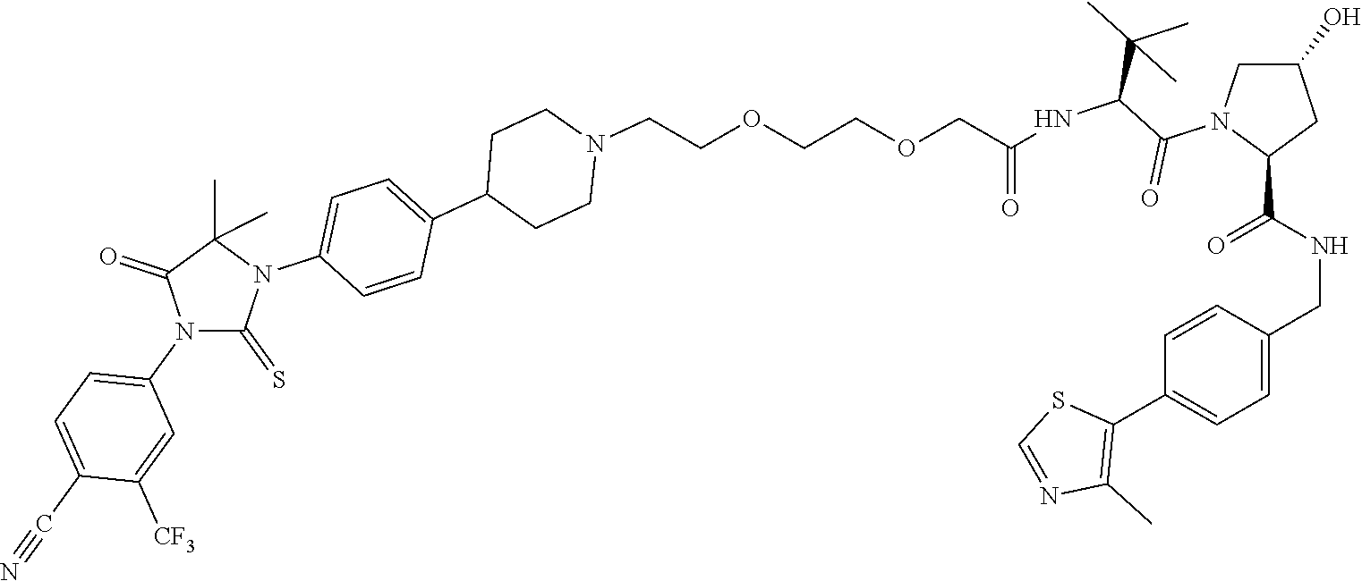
C(OCCOCCN1CCC(C2=CC=C(N3C(=S)N(C4=CC=C(C#N)C([CF3])=C4)C(=O)C3(C)C)C=C2)CC1)C(NC(C(N1C(C(NCC2=CC=C(C3=C(C)N=CS3)C=C2)=O)CC(O)C1)=O)C(C)(C)C)=O
